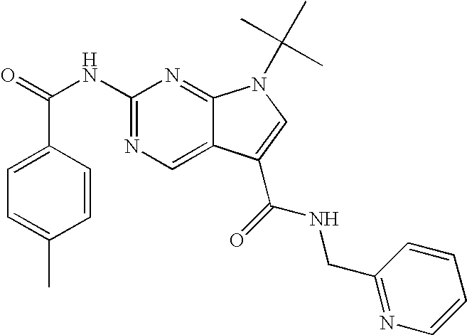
C1=CC(C(=O)NC2=NC=C3C(=N2)N(C(C)(C)C)C=C3C(NCC2=NC=CC=C2)=O)=CC=C1C
